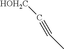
C(C)#C[HOH2C]
